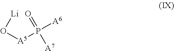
[A5](P([A6])(=O)[A7])O[Li]
